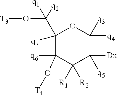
C1([q7])(C(O[T3])([q2])[q1])C(O[T4])([q6])C([R2])([R1])C([Bx])([q5])C([q4])([q3])O1
